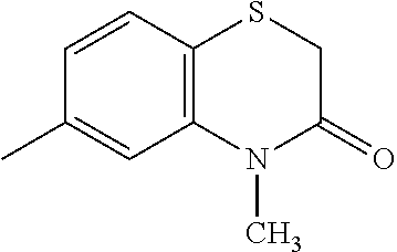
C12=C(C=CC(C)=C1)SCC(=O)N2C
